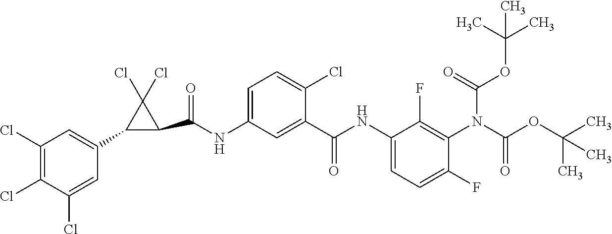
O(C(=O)N(C1=C(F)C(NC(=O)C2=CC(NC(=O)C3C(Cl)(Cl)C3C3=CC(Cl)=C(Cl)C(Cl)=C3)=CC=C2Cl)=CC=C1F)C(=O)OC(C)(C)C)C(C)(C)C
